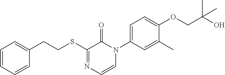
C1(SCCC2=CC=CC=C2)=NC=CN(C2=CC=C(OCC(C)(C)O)C(C)=C2)C1=O
